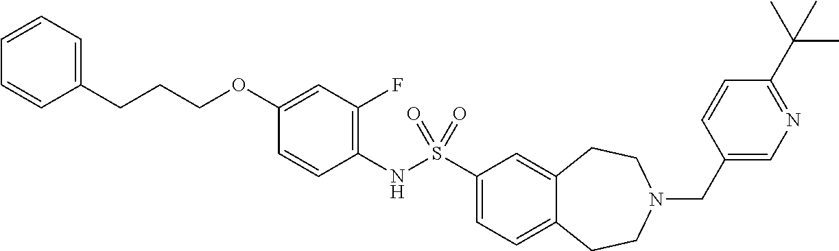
C1(OCCCC2=CC=CC=C2)=CC(F)=C(NS(C2=CC=C3C(=C2)CCN(CC2=CN=C(C(C)(C)C)C=C2)CC3)(=O)=O)C=C1
